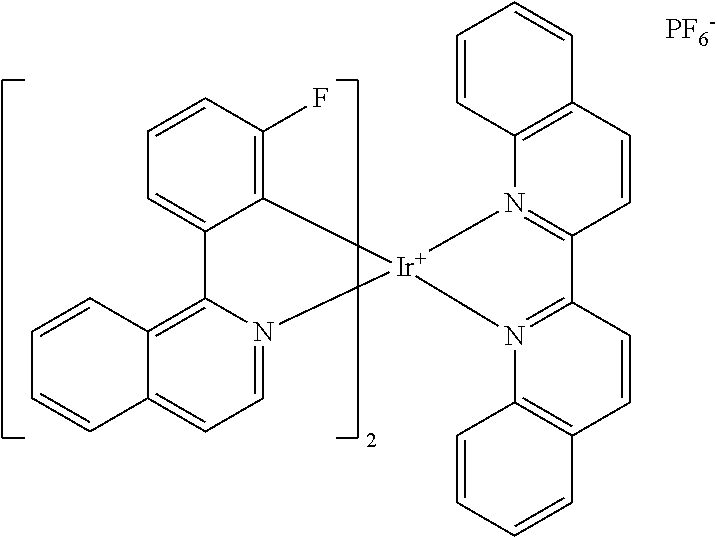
C12=C3C(=CC=N1[Ir]1(N4=C(C5=N1C1=C(C=C5)C=CC=C1)C=CC1=C4C=CC=C1)C1=C(F)C=CC=C21)C=CC=C3.[PF6-]
